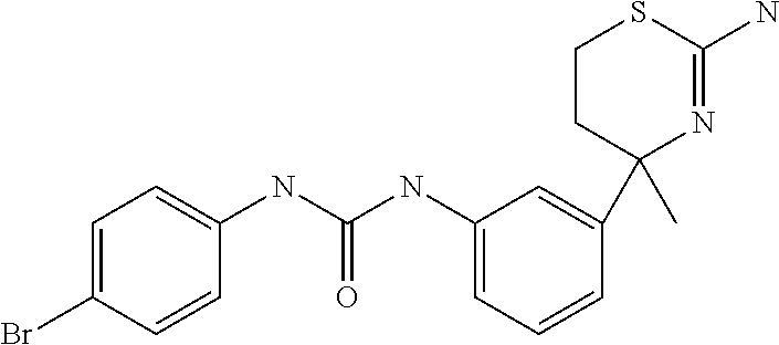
C1=C(Br)C=CC(NC(NC2=CC=CC(C3(C)N=C(N)SCC3)=C2)=O)=C1
